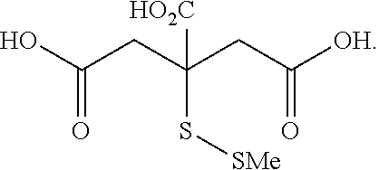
OC(CC(CC([OH])=O)([HO2C])S[SMe])=O
